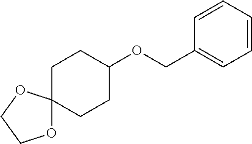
O1C2(OCC1)CCC(OCC1=CC=CC=C1)CC2
